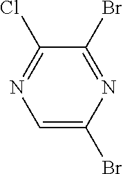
C1=C(Br)N=C(Br)C(Cl)=N1
